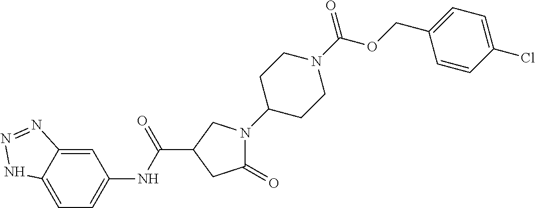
C1=C2C(=CC(NC(=O)C3CN(C4CCN(C(OCC5=CC=C(Cl)C=C5)=O)CC4)C(=O)C3)=C1)N=NN2
